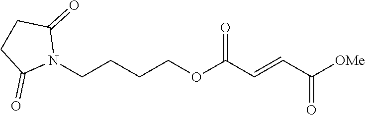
[OMe]C(C=CC(OCCCCN1C(=O)CCC1=O)=O)=O
